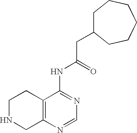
C1NCC2=C(C1)C(NC(CC1CCCCCC1)=O)=NC=N2
